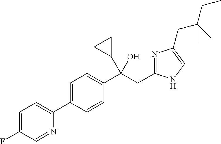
C1=C(C2=CC=C(F)C=N2)C=CC(C(CC2=NC(CC(CC)(C)C)=CN2)(O)C2CC2)=C1
